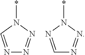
N1=CN(*)N=N1.C1=NN(*)N=N1
